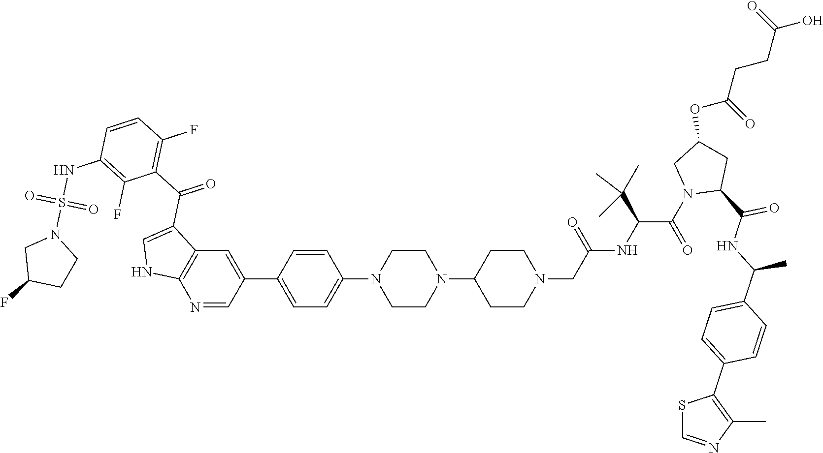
C1(C2=CC3=C(N=C2)NC=C3C(C2=C(F)C=CC(NS(N3CC(F)CC3)(=O)=O)=C2F)=O)=CC=C(N2CCN(C3CCN(CC(NC(C(N4C(C(=O)NC(C5=CC=C(C6=C(C)N=CS6)C=C5)C)CC(OC(CCC(O)=O)=O)C4)=O)C(C)(C)C)=O)CC3)CC2)C=C1
